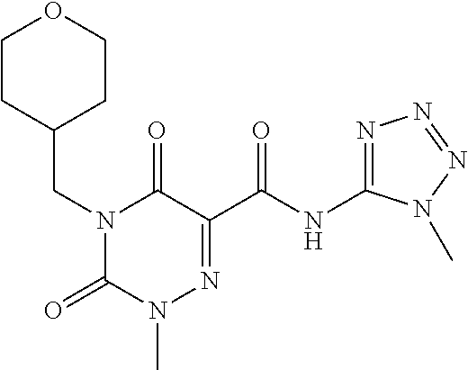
C(N1C(=O)N(C)N=C(C(NC2=NN=NN2C)=O)C1=O)C1CCOCC1
